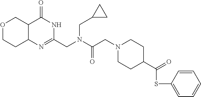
O1CCC2C(C1)C(=O)NC(CN(C(CN1CCC(C(=O)SC3=CC=CC=C3)CC1)=O)CC1CC1)=N2
